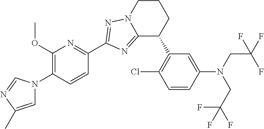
C12=NC(C3=NC(OC)=C(N4C=C(C)N=C4)C=C3)=NN1CCCC2C1=C(Cl)C=CC(N(CC(F)(F)F)CC(F)(F)F)=C1
